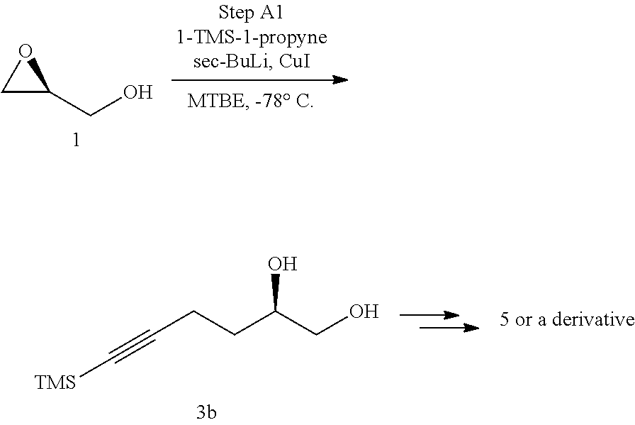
C1(CO)OC1.C(CCC(CO)O)#C[TMS]
